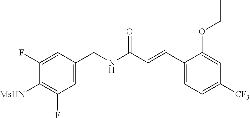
C1(C=CC(NCC2=CC(F)=C([MsHN])C(F)=C2)=O)=CC=C([CF3])C=C1OCC
